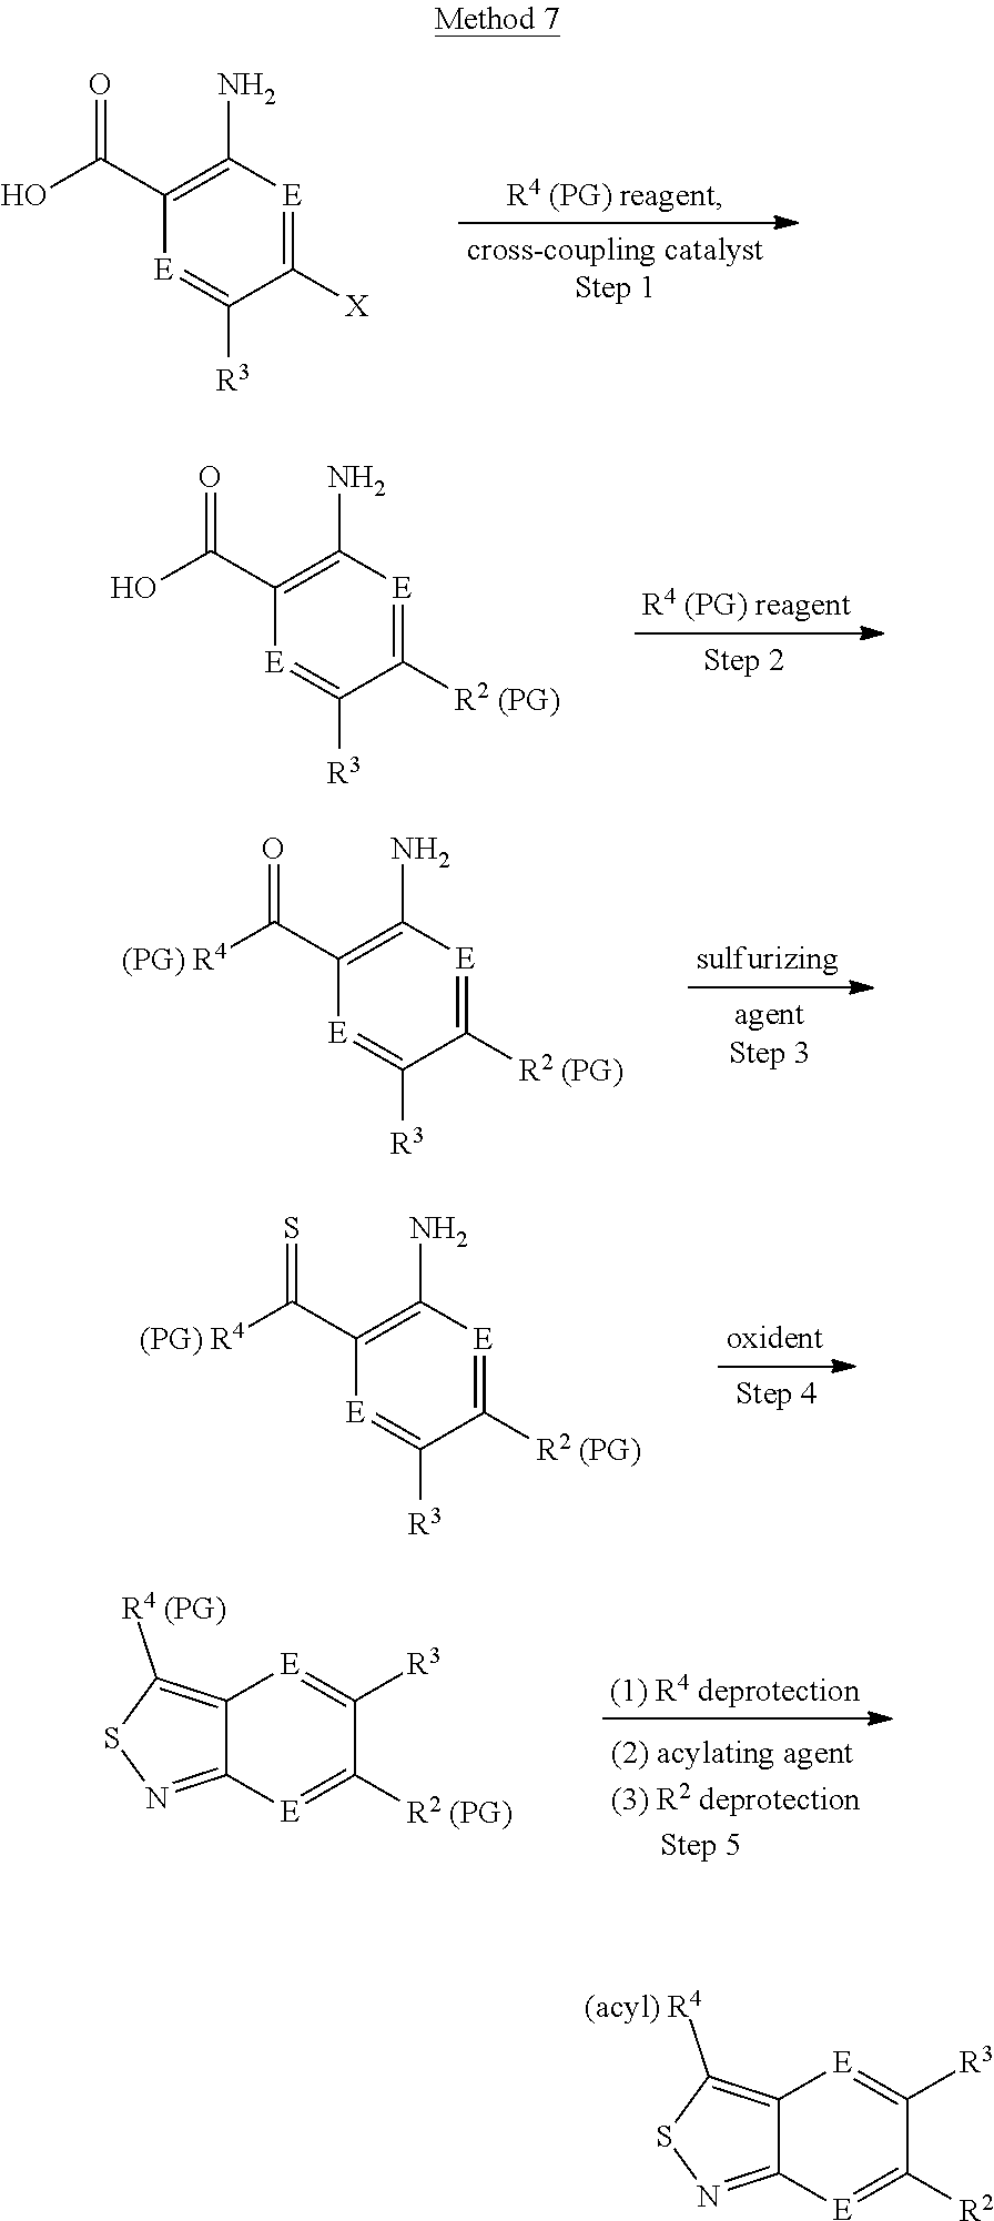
C12=C([R4 (PG)])SN=C1[E]=C([R2 (PG)])C([R3])=[E]2.C1([X])=[E]C(N)=C(C(O)=O)[E]=C1[R3].C1([R2 (PG)])=[E]C(N)=C(C(O)=O)[E]=C1[R3].C1([R2 (PG)])=[E]C(N)=C(C([(PG) R4])=O)[E]=C1[R3].C1([R2 (PG)])=[E]C(N)=C(C([(PG) R4])=S)[E]=C1[R3].C12=C([(acyl) R4])SN=C1[E]=C([R2])C([R3])=[E]2
